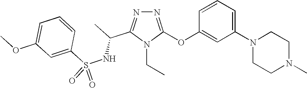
N1=C(OC2=CC(N3CCN(C)CC3)=CC=C2)N(CC)C(C(C)NS(C2=CC(OC)=CC=C2)(=O)=O)=N1
